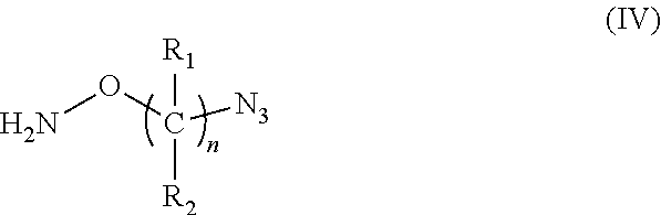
NOC([R2])([R1])[N3]
